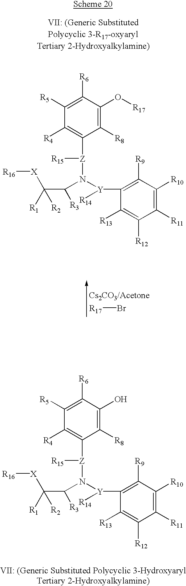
[R17]Br.C1([R5])=C([R6])C(O[R17])=C([R8])C([Z]([R15])N([Y](C2=C([R9])C([R10])=C([R11])C([R12])=C2[R13])[R14])C(C([R1])([R2])[X][R16])[R3])=C1[R4].C1([R5])=C([R6])C(O)=C([R8])C([Z]([R15])N([Y](C2=C([R9])C([R10])=C([R11])C([R12])=C2[R13])[R14])C(C([R1])([R2])[X][R16])[R3])=C1[R4]
